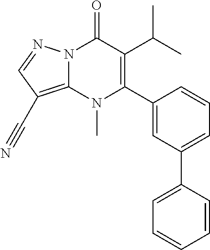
N12C(=C(C#N)C=N1)N(C)C(C1=CC(C3=CC=CC=C3)=CC=C1)=C(C(C)C)C2=O
